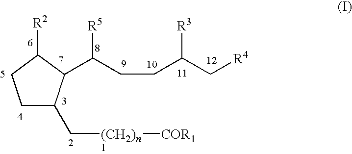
C1C(C[(CH2)n][COR1])C(C(CCC(C[R4])[R3])[R5])C([R2])C1
